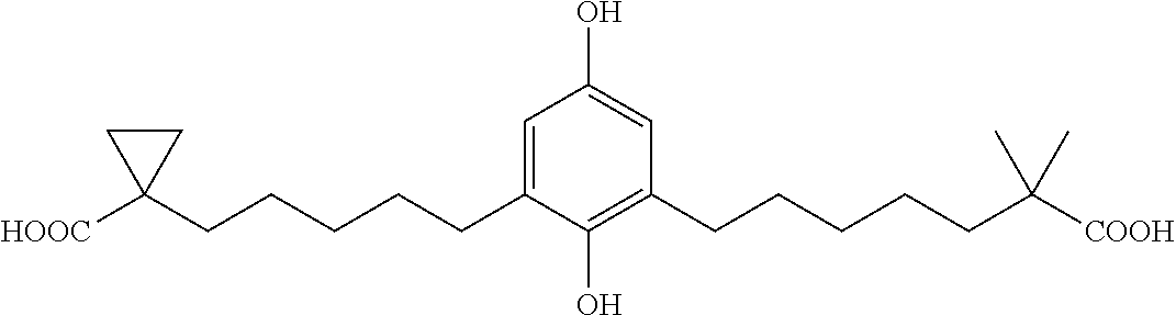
C1=C(CCCCCC2([HOOC])CC2)C(O)=C(CCCCCC([COOH])(C)C)C=C1O
